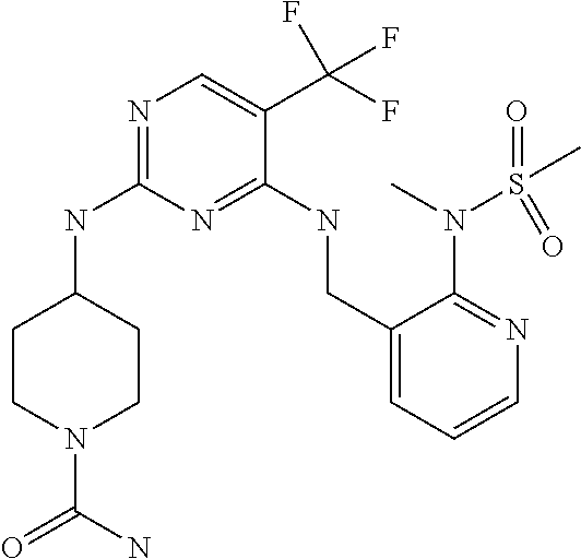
C1CC(NC2=NC=C(C(F)(F)F)C(NCC3=CC=CN=C3N(S(C)(=O)=O)C)=N2)CCN1C(=O)N
